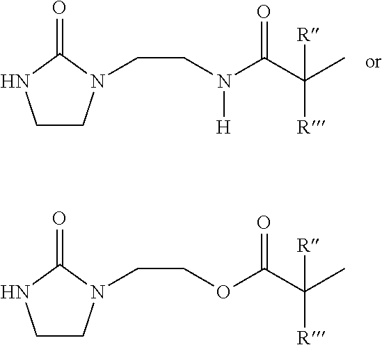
C1CN(CCN(C(C(C)([R])[R])=O)[H])C(=O)N1.C1CN(CCOC(C(C)([R])[R])=O)C(=O)N1
